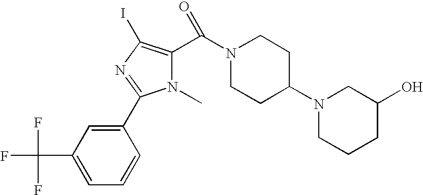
C1=C(C(F)(F)F)C=C(C2=NC(I)=C(C(N3CCC(N4CCCC(O)C4)CC3)=O)N2C)C=C1
